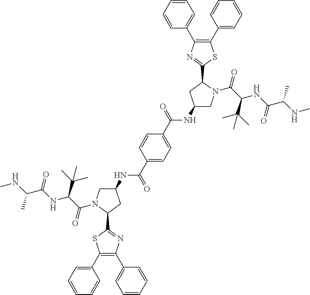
C1(NC(C2=CC=C(C(NC3CN(C(C(C(C)(C)C)NC(C(NC)C)=O)=O)C(C4=NC(C5=CC=CC=C5)=C(C5=CC=CC=C5)S4)C3)=O)C=C2)=O)CN(C(C(C(C)(C)C)NC(C(NC)C)=O)=O)C(C2=NC(C3=CC=CC=C3)=C(C3=CC=CC=C3)S2)C1
